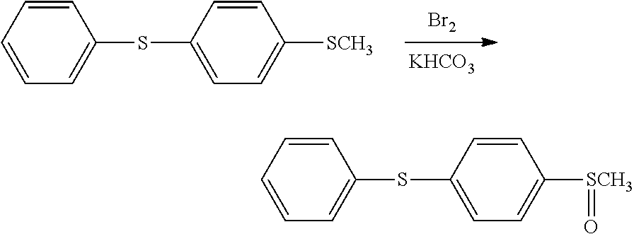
[Br2].[KHCO3].C1(SC2=CC=CC=C2)=CC=C([SCH3])C=C1.C1(SC2=CC=CC=C2)=CC=C([SCH3]=O)C=C1
